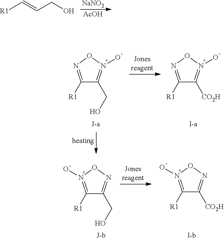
[R1]C=CCO.[NaNO2].[AcOH].C1([R1])=NON(O)=C1CO.C1([R1])=NON(O)=C1[CO2H].C1([R1])=N(O)ON=C1CO.C1([R1])=N(O)ON=C1[CO2H].[I-b]
